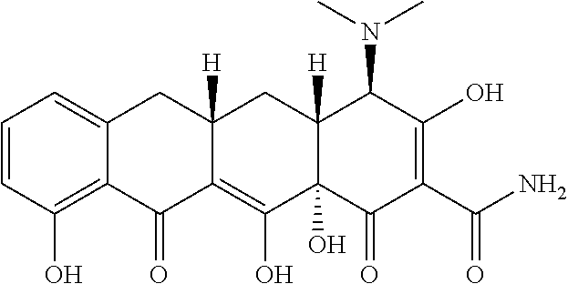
C1=CC(O)=C2C(=C1)CC1([H])C(=C(O)C3(O)C([H])(C1)C(N(C)C)C(O)=C(C(N)=O)C3=O)C2=O
